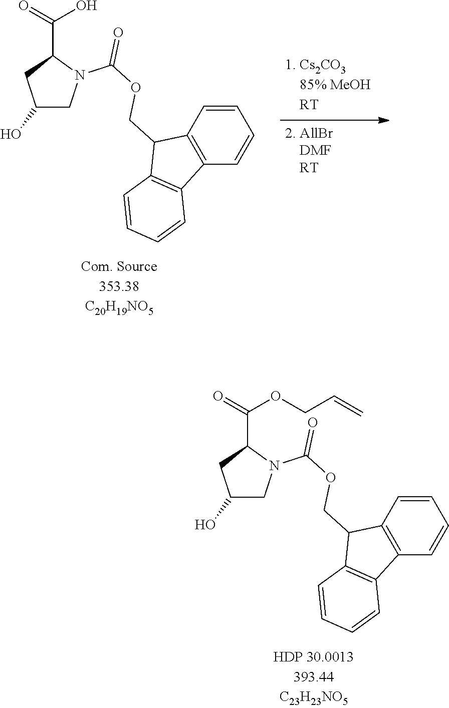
C1(O)CN(C(OCC2C3=C(C4=C2C=CC=C4)C=CC=C3)=O)C(C(=O)O)C1.C1(O)CN(C(OCC2C3=C(C4=C2C=CC=C4)C=CC=C3)=O)C(C(=O)OCC=C)C1
